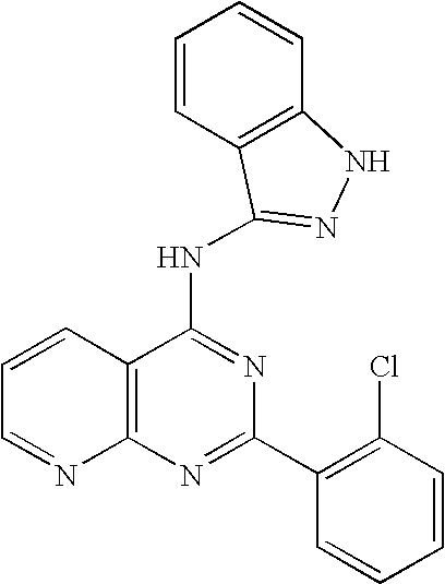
C12=C(N=C(C3=C(Cl)C=CC=C3)N=C1NC1=NNC3=C1C=CC=C3)N=CC=C2
